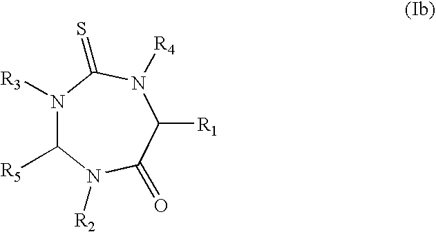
N1([R3])C([R5])N([R2])C(=O)C([R1])N([R4])C1=S
